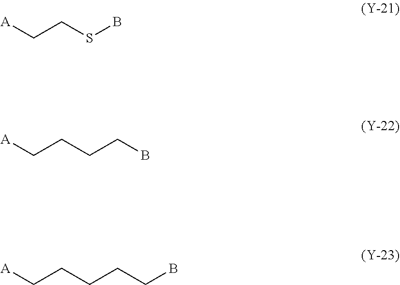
[A]CCSB.[A]CCCCB.[A]CCCCCB
